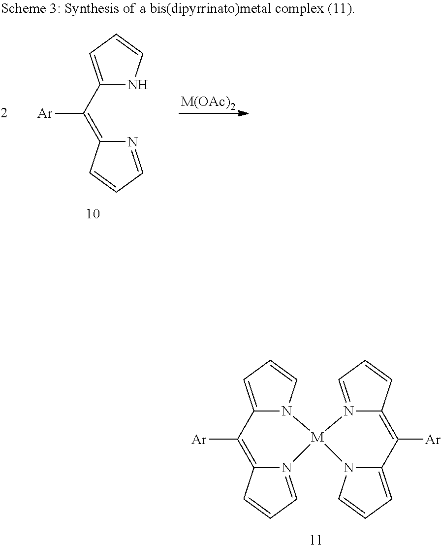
[Ar]C1=C2N(=CC=C2)[M]2(N3C1=CC=C3)N1=CC=CC1=C([Ar])C1=CC=CN12.[Ar]C(C1=CC=CN1)=C1N=CC=C1.[M(OAc)2]
